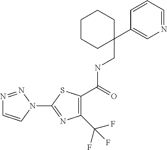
C1(C(F)(F)F)=C(C(NCC2(C3=CN=CC=C3)CCCCC2)=O)SC(N2N=NC=C2)=N1
